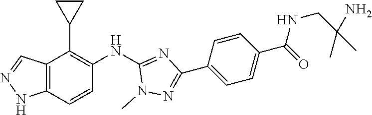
C12=C(C=CC(NC3=NC(C4=CC=C(C(NCC(N)(C)C)=O)C=C4)=NN3C)=C1C1CC1)NN=C2
